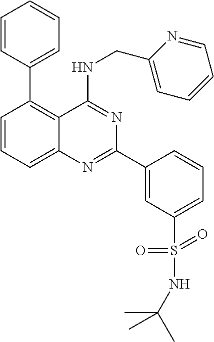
C1=CC=C2C(=C1C1=CC=CC=C1)C(NCC1=CC=CC=N1)=NC(C1=CC(S(=O)(NC(C)(C)C)=O)=CC=C1)=N2
